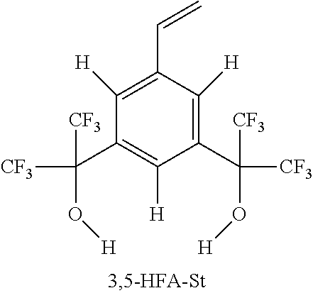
C1([H])=C(C=C)C([H])=C(C(O[H])([CF3])[CF3])C([H])=C1C(O[H])([CF3])[CF3]
